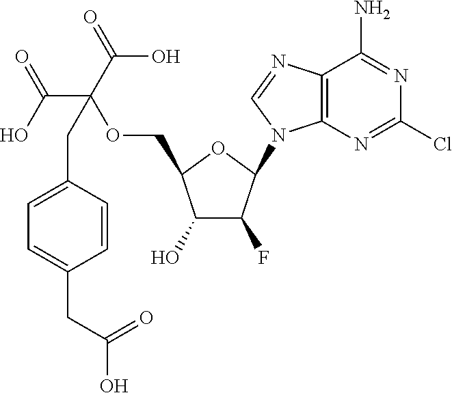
C1(O)C(F)C(N2C3=C(N=C2)C(N)=NC(Cl)=N3)OC1COC(C(=O)O)(C(O)=O)CC1=CC=C(CC(O)=O)C=C1
